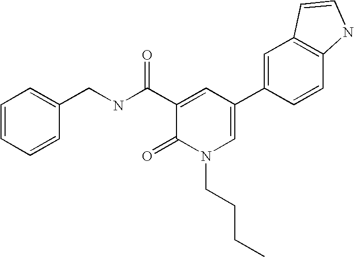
C1=CC=CC(CNC(C2=CC(C3=CC4=C(C=C3)NC=C4)=CN(CCCC)C2=O)=O)=C1
